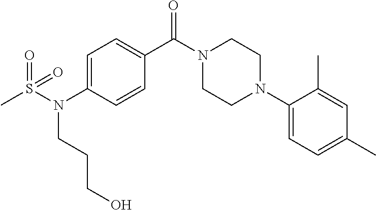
C1=C(N(CCCO)S(C)(=O)=O)C=CC(C(N2CCN(C3=CC=C(C)C=C3C)CC2)=O)=C1
